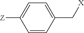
C1=CC(C[X])=CC=C1[Z]
